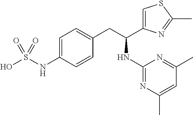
C1=C(C(CC2=CC=C(NS(O)(=O)=O)C=C2)NC2=NC(C)=CC(C)=N2)N=C(C)S1
